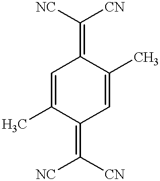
C1=C(C)C(=C([NC])[CN])C=C(C)C1=C([NC])[CN]
